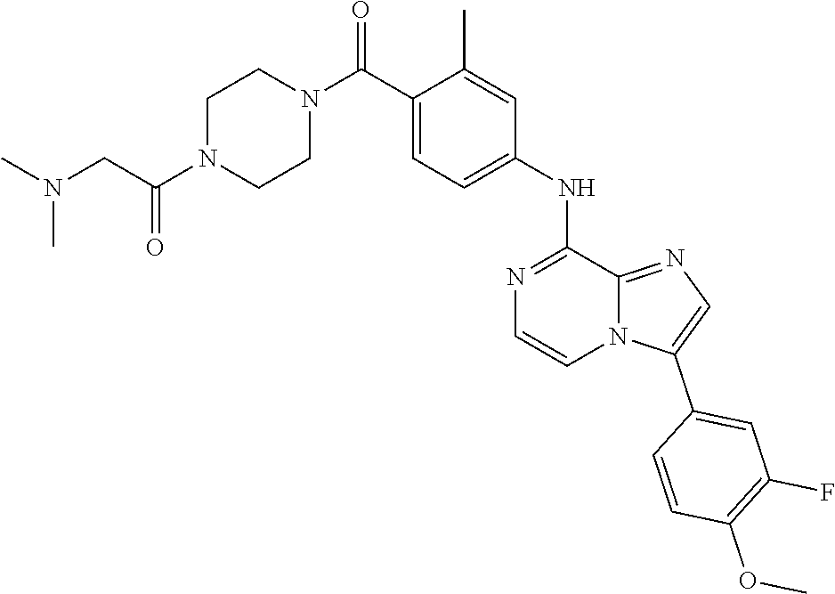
C1(C)=CC(NC2=NC=CN3C2=NC=C3C2=CC(F)=C(OC)C=C2)=CC=C1C(N1CCN(C(CN(C)C)=O)CC1)=O
